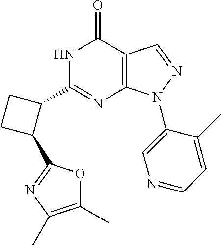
N1C(C2CCC2C2=NC(C)=C(C)O2)=NC2=C(C1=O)C=NN2C1=CN=CC=C1C
